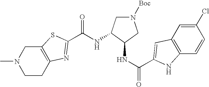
N(C(=O)C1=NC2=C(CN(C)CC2)S1)C1CN([Boc])CC1NC(=O)C1=CC2=C(C=CC(Cl)=C2)N1
